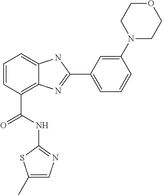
C1=CC(C(NC2=NC=C(C)S2)=O)=C2C(=C1)NC(C1=CC=CC(N3CCOCC3)=C1)=N2
